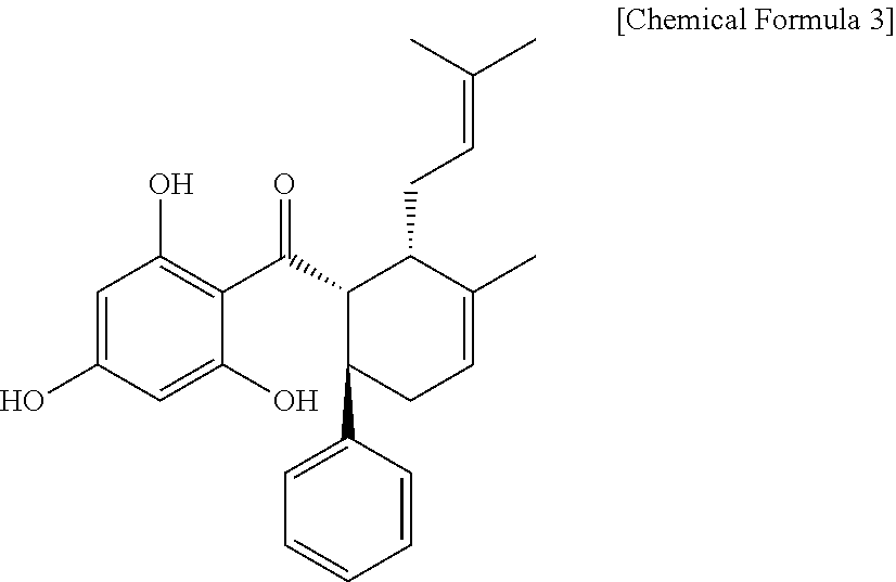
C1=C(O)C=C(O)C(C(C2C(C3=CC=CC=C3)CC=C(C)C2CC=C(C)C)=O)=C1O
